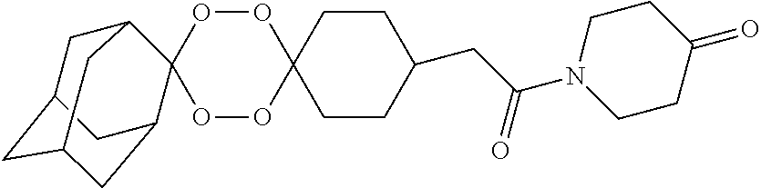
O1OC2(OOC13C1CC4CC(CC3C4)C1)CCC(CC(N1CCC(=O)CC1)=O)CC2
